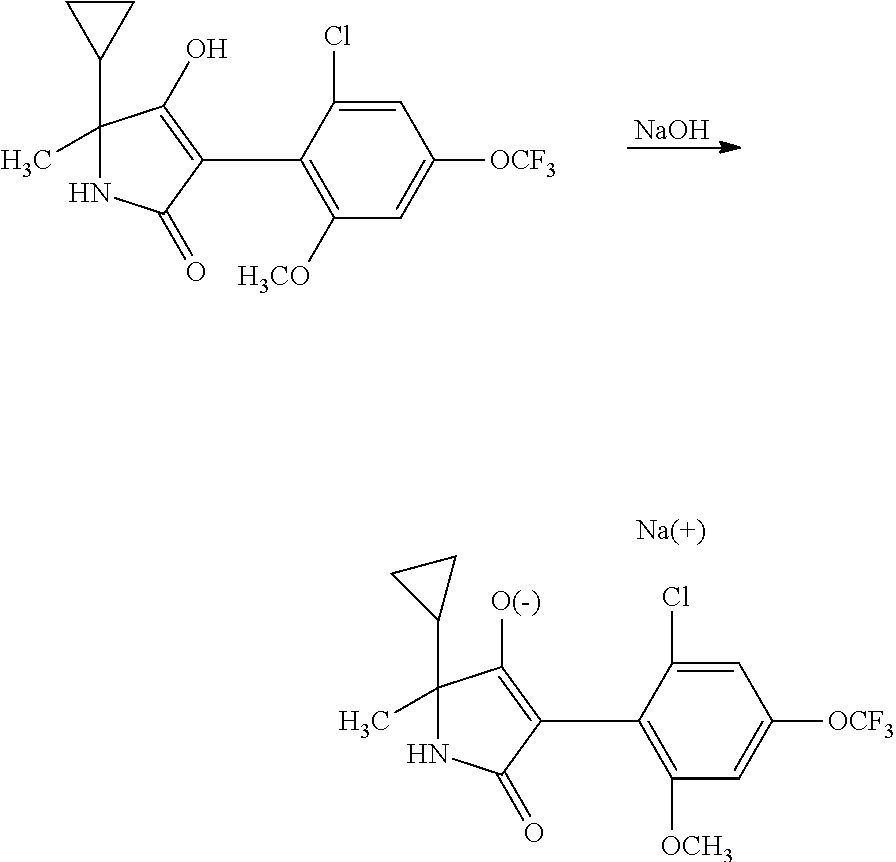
C1(C2=C([OCH3])C=C([OCF3])C=C2Cl)=C([O(-)])C(C2CC2)(C)NC1=O.[NaOH].C1(C2=C([H3CO])C=C([OCF3])C=C2Cl)=C(O)C(C2CC2)(C)NC1=O
